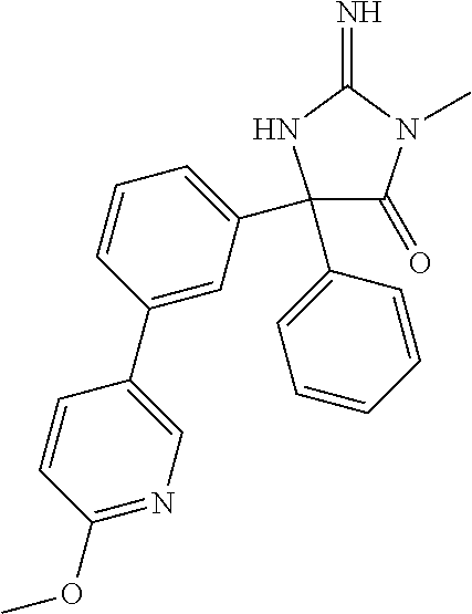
N1C(=N)N(C)C(=O)C1(C1=CC=CC(C2=CN=C(OC)C=C2)=C1)C1=CC=CC=C1
